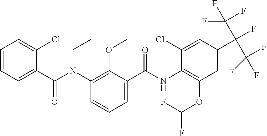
C1=CC=C(C(N(C2=C(OC)C(C(NC3=C(OC(F)F)C=C(C(F)(C(F)(F)F)C(F)(F)F)C=C3Cl)=O)=CC=C2)CC)=O)C(Cl)=C1
